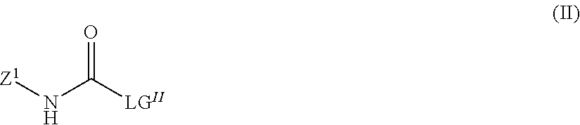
[Z1]NC([LGII])=O
